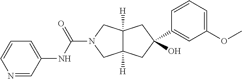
O=C(N1CC2([H])C([H])(C1)CC(O)(C1=CC(OC)=CC=C1)C2)NC1=CC=CN=C1
